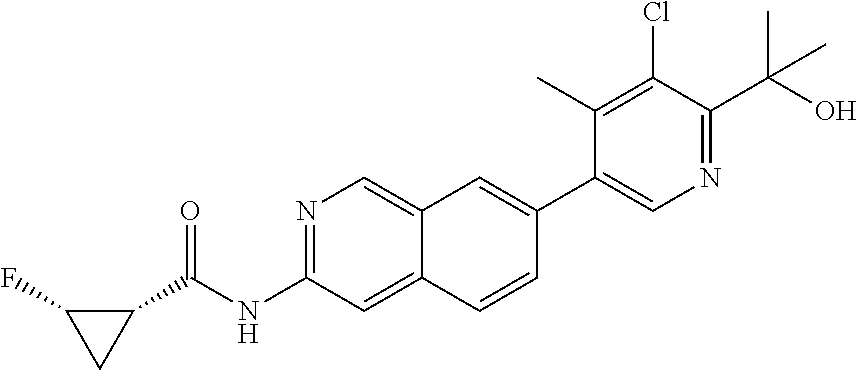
N1=C(NC(C2C(F)C2)=O)C=C2C(=C1)C=C(C1=CN=C(C(C)(O)C)C(Cl)=C1C)C=C2
